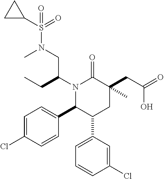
N1(C(CC)CN(S(C2CC2)(=O)=O)C)C(C2=CC=C(Cl)C=C2)C(C2=CC=CC(Cl)=C2)CC(CC(=O)O)(C)C1=O
